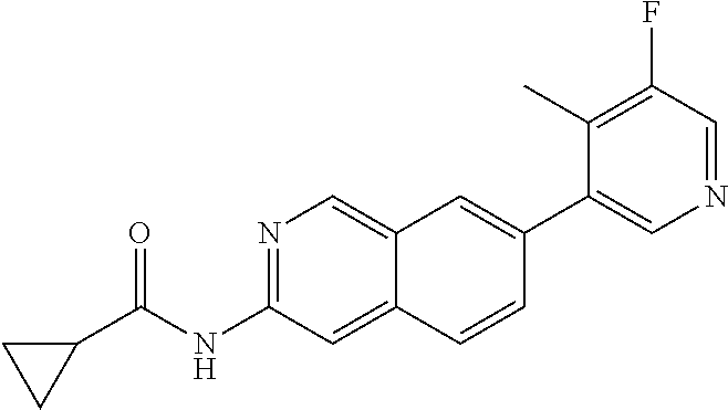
N1=C(NC(C2CC2)=O)C=C2C(=C1)C=C(C1=CN=CC(F)=C1C)C=C2
